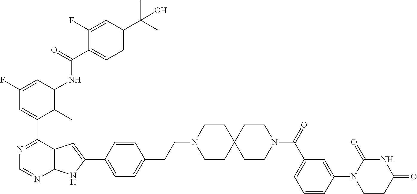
C1(F)=CC(NC(C2=CC=C(C(C)(C)O)C=C2F)=O)=C(C)C(C2=NC=NC3=C2C=C(C2=CC=C(CCN4CCC5(CC4)CCN(C(=O)C4=CC=CC(N6CCC(=O)NC6=O)=C4)CC5)C=C2)N3)=C1
